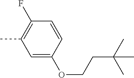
C1=C(OCCC(C)(C)C)C=CC(F)=C1C
